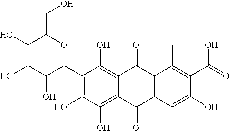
C1(C2OC(CO)C(O)C(O)C2O)=C(O)C(O)=C2C(=C1O)C(=O)C1=C(C2=O)C=C(O)C(C(=O)O)=C1C
